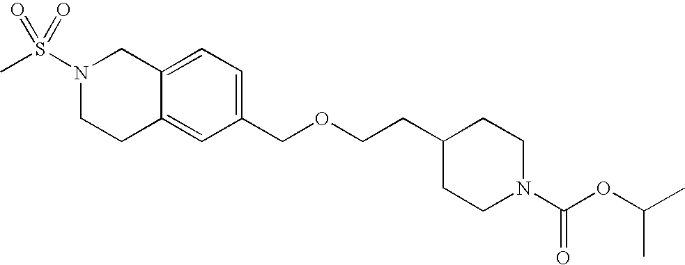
C1C2=CC(COCCC3CCN(C(=O)OC(C)C)CC3)=CC=C2CN(S(C)(=O)=O)C1
